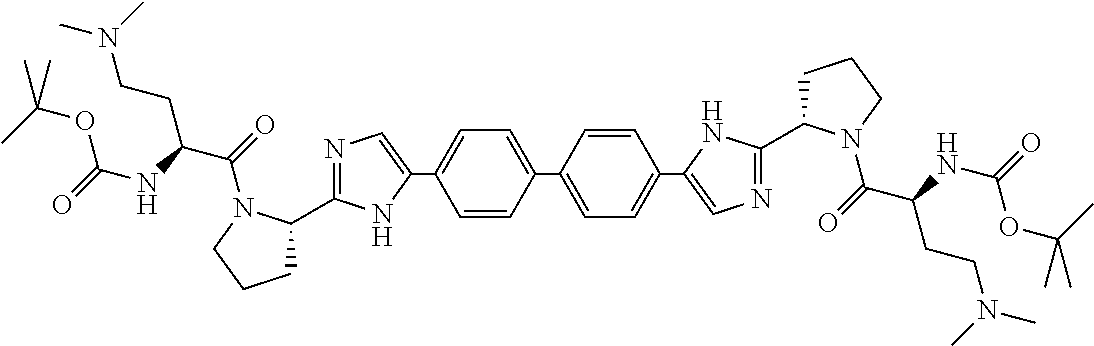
C1=C(C2=CC=C(C3=CN=C(C4CCCN4C(C(CCN(C)C)NC(OC(C)(C)C)=O)=O)N3)C=C2)C=CC(C2=CN=C(C3CCCN3C(=O)C(CCN(C)C)NC(OC(C)(C)C)=O)N2)=C1
